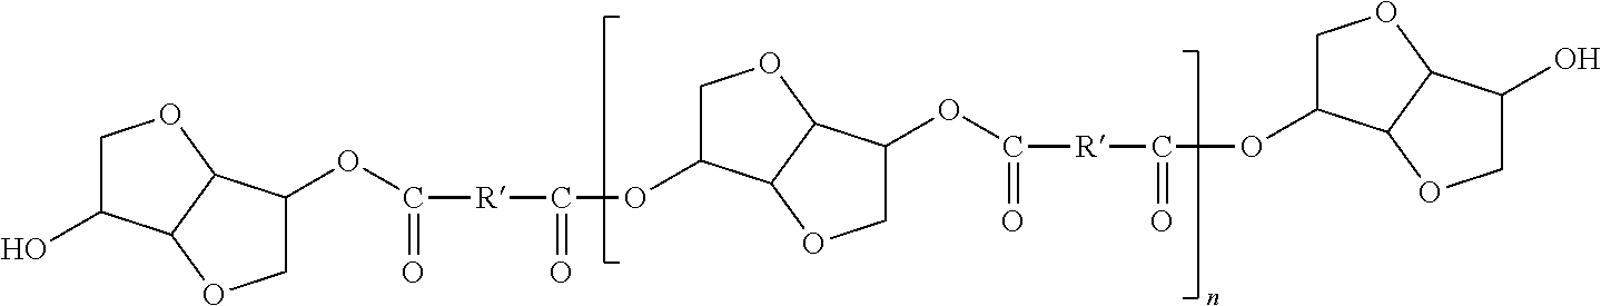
C1C(O)C2C(O1)C(OC(=O)[R]C(OC1COC3C1OCC3OC(=O)[R]C(OC1COC3C1OCC3O)=O)=O)CO2
